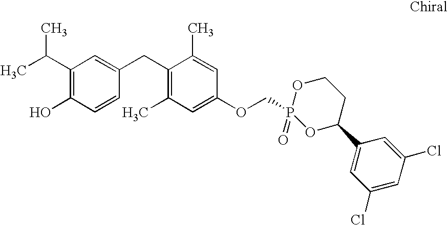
C1(C(C)C)=C(O)C=CC(CC2=C(C)C=C(OCP3(=O)OCCC(C4=CC(Cl)=CC(Cl)=C4)O3)C=C2C)=C1
